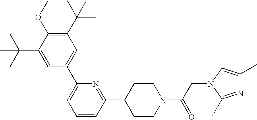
C1(C(C)(C)C)=C(OC)C(C(C)(C)C)=CC(C2=CC=CC(C3CCN(C(CN4C(C)=NC(C)=C4)=O)CC3)=N2)=C1
